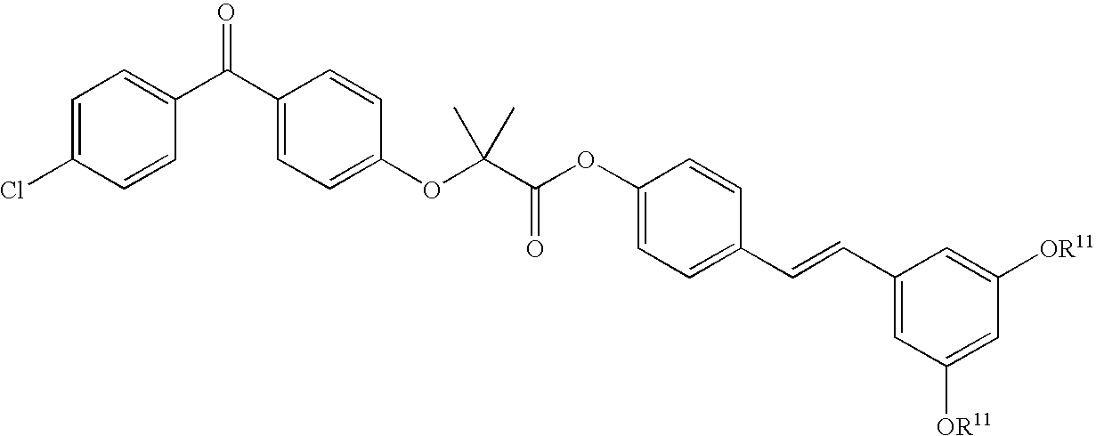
C1=C(Cl)C=CC(C(C2=CC=C(OC(C(OC3=CC=C(C=CC4=CC([OR11])=CC([OR11])=C4)C=C3)=O)(C)C)C=C2)=O)=C1
